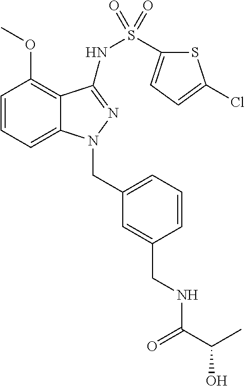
C1=CC=C2C(=C1OC)C(NS(=O)(=O)C1=CC=C(Cl)S1)=NN2CC1=CC=CC(CNC(C(C)O)=O)=C1
